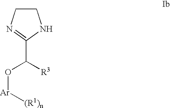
C1CN=C(C(O[Ar][(R1)n])[R3])N1
